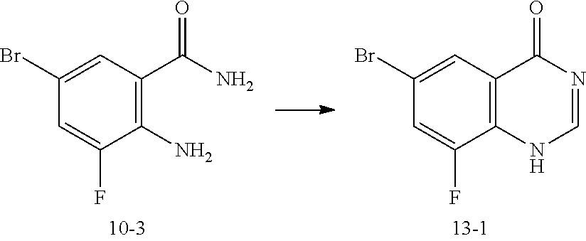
C1(N)=C(C(N)=O)C=C(Br)C=C1F.C12=C(C=C(Br)C=C1F)C(=O)N=CN2
